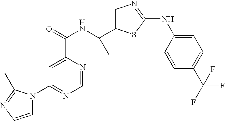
N1(C2=NC=NC(C(=O)NC(C3=CN=C(NC4=CC=C(C(F)(F)F)C=C4)S3)C)=C2)C=CN=C1C
